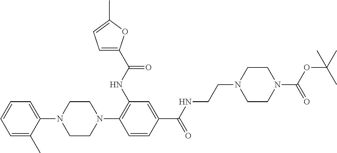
N1(C2=C(NC(=O)C3=CC=C(C)O3)C=C(C(NCCN3CCN(C(OC(C)(C)C)=O)CC3)=O)C=C2)CCN(C2=CC=CC=C2C)CC1
